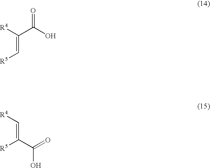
[R4]C(C(O)=O)=C[R5].C(=C([R5])C(O)=O)[R4]
